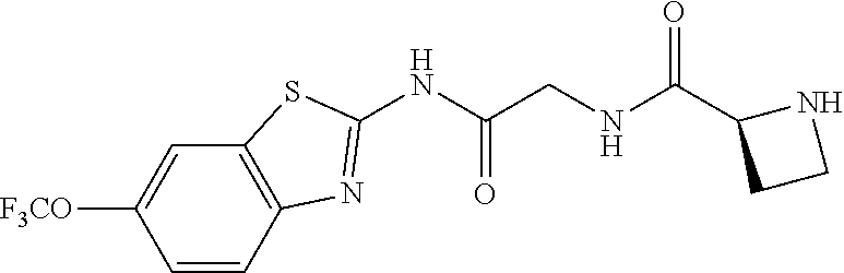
C1=CC2=C(C=C1[F3CO])SC(NC(CNC(C1CCN1)=O)=O)=N2
